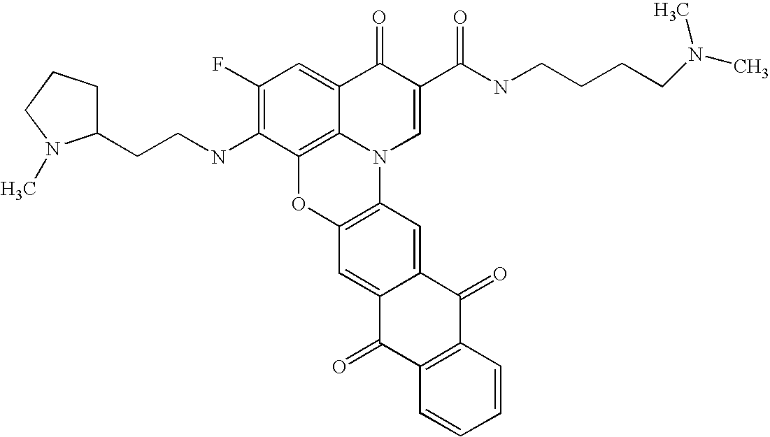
C1(F)=C(NCCC2CCCN2C)C2=C3C(=C1)C(=O)C(C(NCCCCN(C)C)=O)=CN3C1=C(O2)C=C2C(=C1)C(=O)C1=C(C2=O)C=CC=C1
